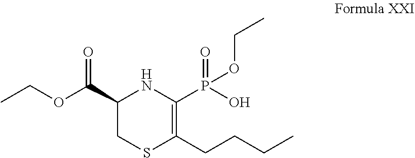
C1(C(OCC)=O)CSC(CCCC)=C(P(O)(=O)OCC)N1
